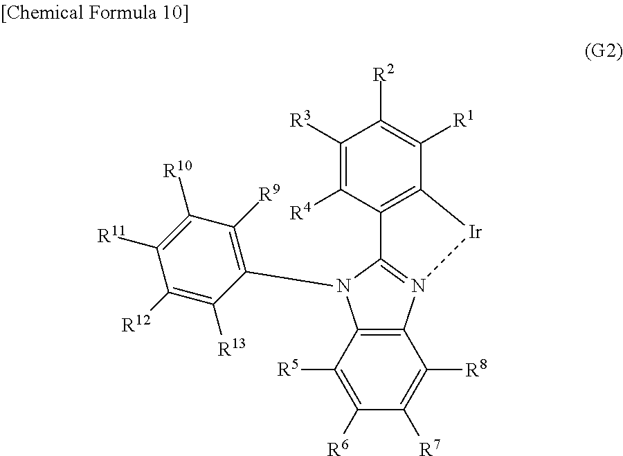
C1([R3])=C([R4])C2=C(C([R1])=C1[R2])[Ir]N1=C2N(C2=C([R9])C([R10])=C([R11])C([R12])=C2[R13])C2=C1C([R8])=C([R7])C([R6])=C2[R5]
